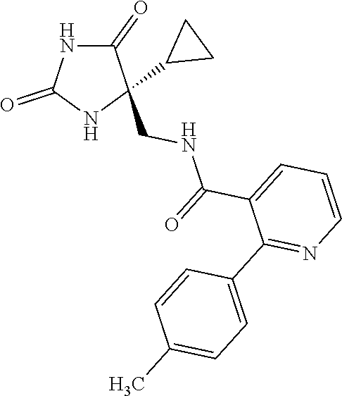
C1(=O)NC(=O)NC1(CNC(C1=CC=CN=C1C1=CC=C(C)C=C1)=O)C1CC1
